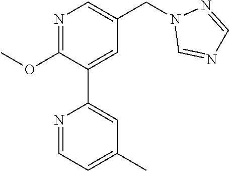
C1(OC)=NC=C(CN2C=NC=N2)C=C1C1=CC(C)=CC=N1
